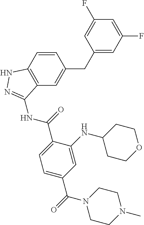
C1(F)=CC(CC2=CC3=C(C=C2)NN=C3NC(C2=CC=C(C(=O)N3CCN(C)CC3)C=C2NC2CCOCC2)=O)=CC(F)=C1
